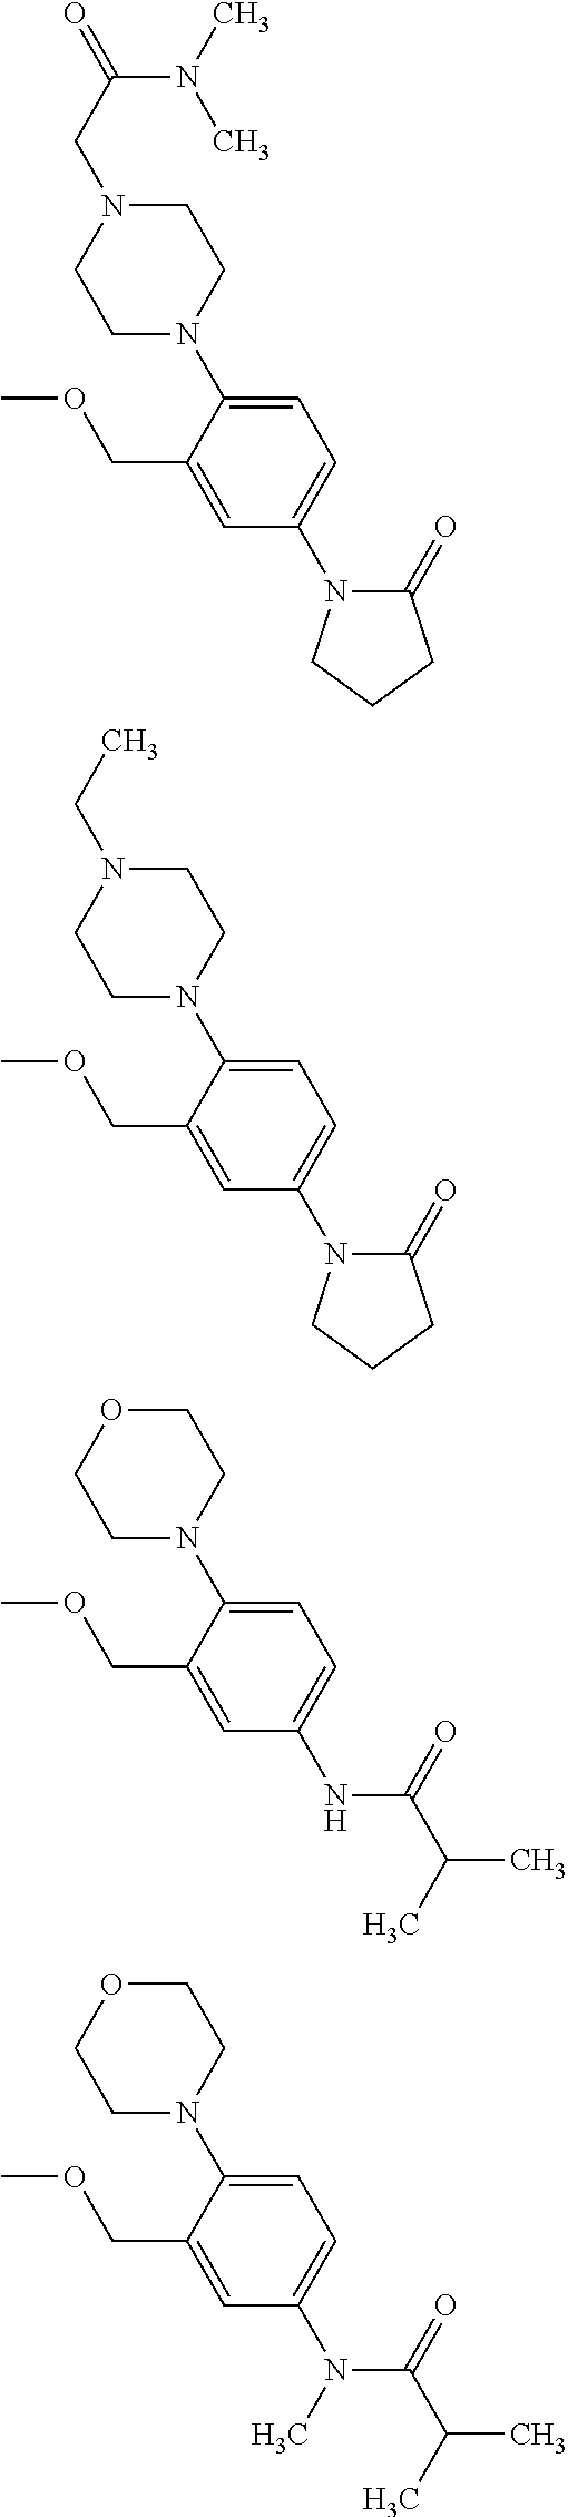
C(N1CCN(C2=CC=C(N3C(=O)CCC3)C=C2COC)CC1)C(=O)N(C)C.C(N1CCN(C2=CC=C(N3C(=O)CCC3)C=C2COC)CC1)C.O1CCN(C2=CC=C(NC(=O)C(C)C)C=C2COC)CC1.O1CCN(C2=CC=C(N(C(=O)C(C)C)C)C=C2COC)CC1
